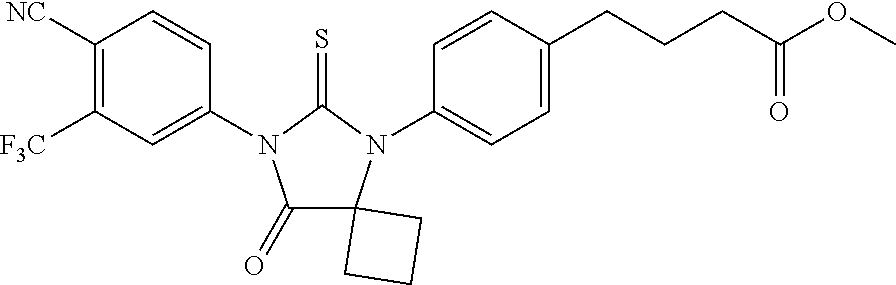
C1([NC])=C([F3C])C=C(N2C(=O)C3(N(C4=CC=C(CCCC(=O)OC)C=C4)C2=S)CCC3)C=C1
